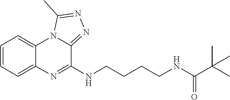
C1=CC=C2C(=C1)N1C(=NN=C1C)C(NCCCCNC(C(C)(C)C)=O)=N2
